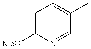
C1=C([MeO])N=CC(C)=C1
